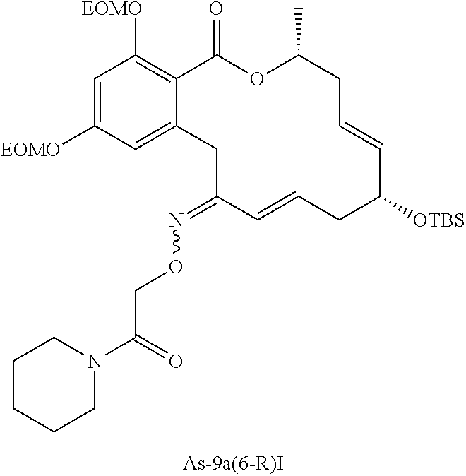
N(=C1C=CCC([OTBS])C=CCC(C)OC(=O)C2=C([EOMO])C=C([EOMO])C=C2C1)OCC(N1CCCCC1)=O
